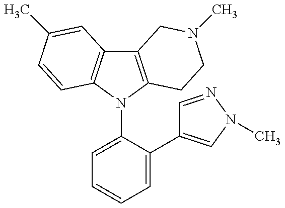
C12=C(N(C3=CC=CC=C3C3=CN(C)N=C3)C3=C1C=C(C)C=C3)CCN(C)C2
